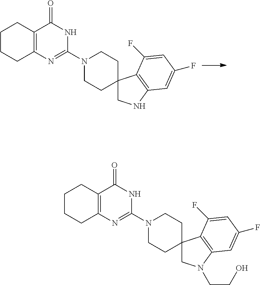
C12=C(N=C(N3CCC4(CC3)CNC3=C4C(F)=CC(F)=C3)NC1=O)CCCC2.C12=C(N=C(N3CCC4(CC3)CN(CCO)C3=C4C(F)=CC(F)=C3)NC1=O)CCCC2
